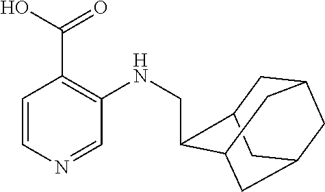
C1=CN=CC(NCC2C3CC4CC(CC2C4)C3)=C1C(=O)O
